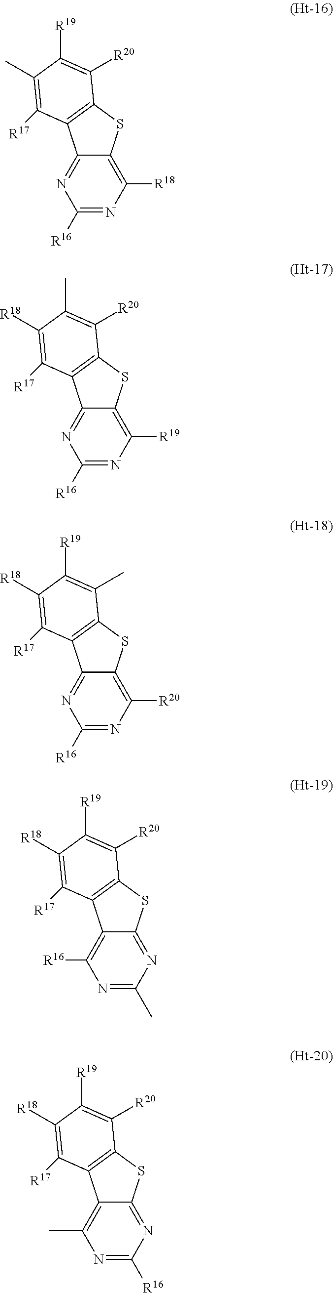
C12=C([R18])N=C([R16])N=C1C1=C(S2)C([R20])=C([R19])C(C)=C1[R17].C12=C([R19])N=C([R16])N=C1C1=C(S2)C([R20])=C(C)C([R18])=C1[R17].C12=C([R20])N=C([R16])N=C1C1=C(S2)C(C)=C([R19])C([R18])=C1[R17].C12=NC(C)=NC([R16])=C1C1=C(S2)C([R20])=C([R19])C([R18])=C1[R17].C12=NC([R16])=NC(C)=C1C1=C(S2)C([R20])=C([R19])C([R18])=C1[R17]
